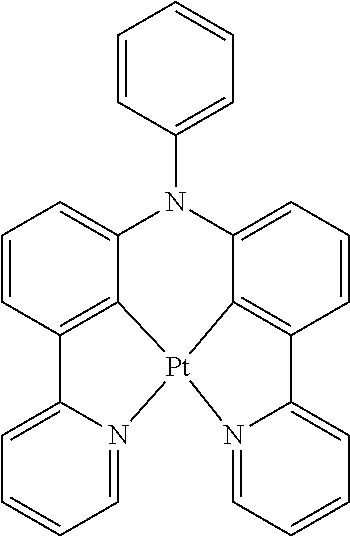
C1=CC(N2C3=CC=CC4=C3[Pt]3(C5=C(C=CC=C25)C2=CC=CC=N23)N2=CC=CC=C42)=CC=C1
